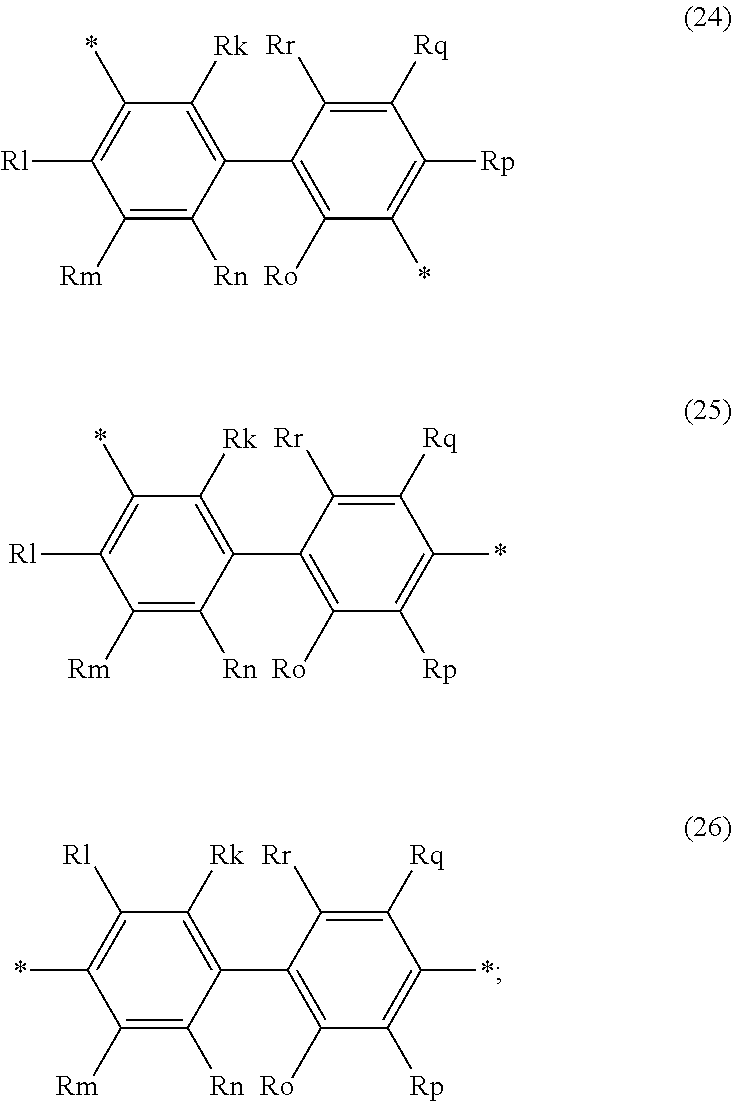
C1(*)=C([Rl])C([Rm])=C([Rn])C(C2=C([Ro])C(*)=C([Rp])C([Rq])=C2[Rr])=C1[Rk].C1(*)=C([Rl])C([Rm])=C([Rn])C(C2=C([Ro])C([Rp])=C(*)C([Rq])=C2[Rr])=C1[Rk].C1([Rl])=C(*)C([Rm])=C([Rn])C(C2=C([Ro])C([Rp])=C(*)C([Rq])=C2[Rr])=C1[Rk]
